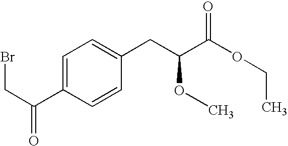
C(C1=CC=C(CC(C(OCC)=O)OC)C=C1)(CBr)=O
